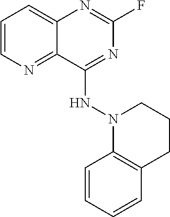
C1=CN=C2C(=C1)N=C(F)N=C2NN1CCCC2=C1C=CC=C2
